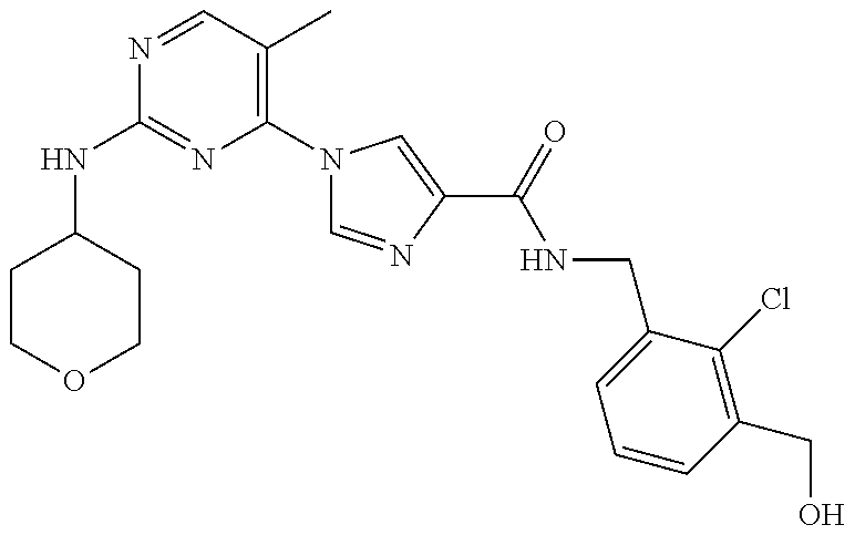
N(C1=NC(N2C=NC(C(NCC3=CC=CC(CO)=C3Cl)=O)=C2)=C(C)C=N1)C1CCOCC1
